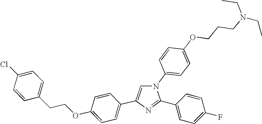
C1=CC(N2C=C(C3=CC=C(OCCC4=CC=C(Cl)C=C4)C=C3)N=C2C2=CC=C(F)C=C2)=CC=C1OCCCN(CC)CC
